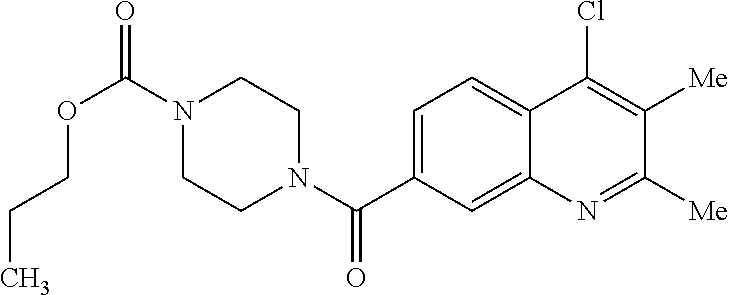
N1(C(OCCC)=O)CCN(C(=O)C2=CC=C3C(=C2)N=C([Me])C([Me])=C3Cl)CC1
